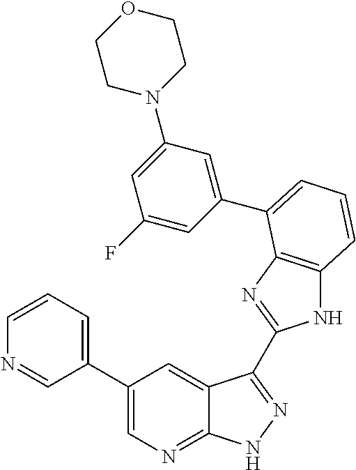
C1(C2=CN=C3C(=C2)C(C2=NC4=C(N2)C=CC=C4C2=CC(N4CCOCC4)=CC(F)=C2)=NN3)=CC=CN=C1
